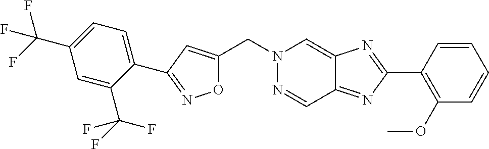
C1(C2=NOC(CN3N=CC4=NC(C5=C(OC)C=CC=C5)=NC4=C3)=C2)=CC=C(C(F)(F)F)C=C1C(F)(F)F
